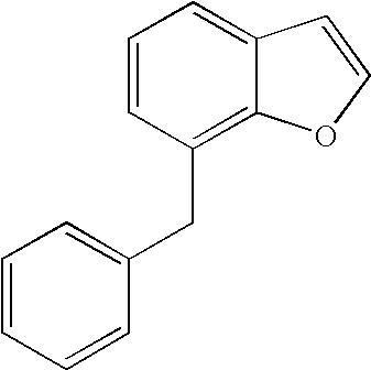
C1=CC(CC2=CC=CC=C2)=C2C(=C1)C=CO2
